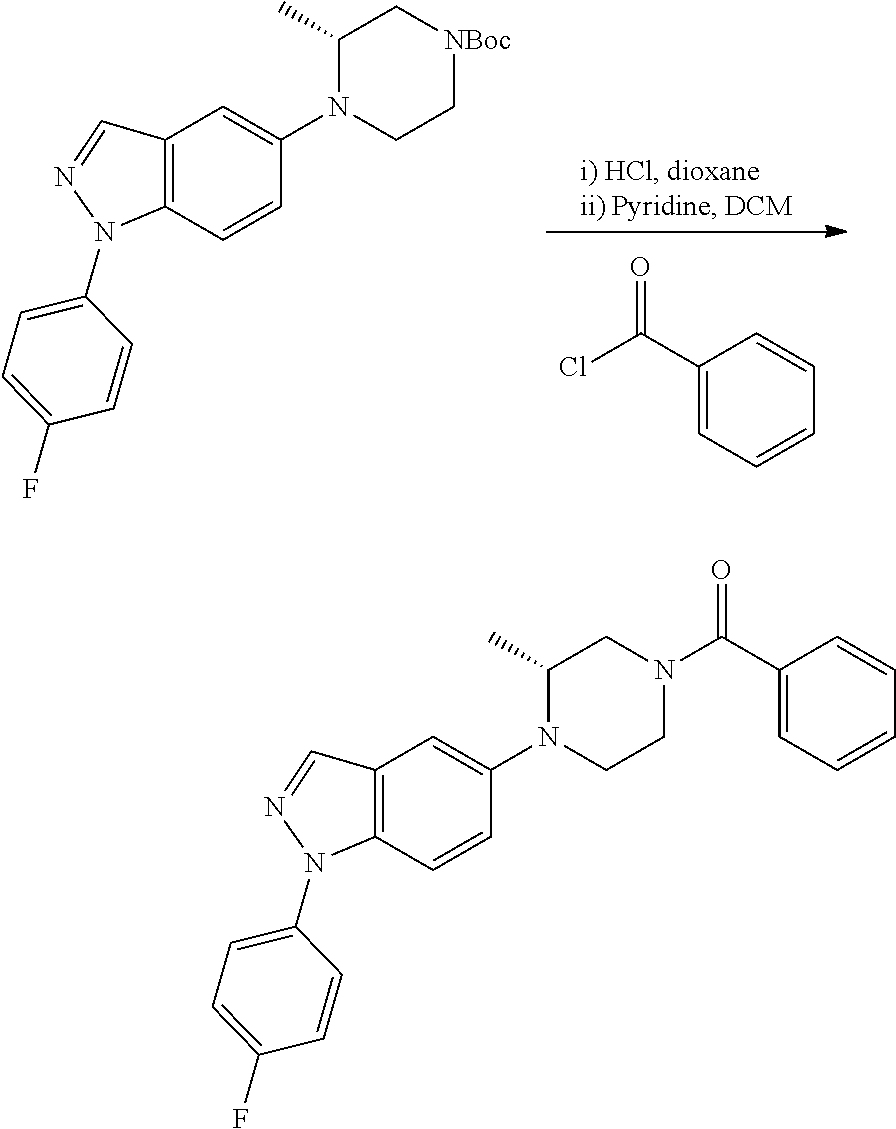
C1=C(N2C3=C(C=N2)C=C(N2CC[NBoc]CC2C)C=C3)C=CC(F)=C1.ClC(C1=CC=CC=C1)=O.C1=C(N2C3=C(C=N2)C=C(N2CCN(C(C4=CC=CC=C4)=O)CC2C)C=C3)C=CC(F)=C1
